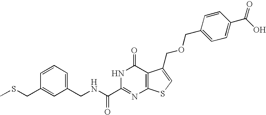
C1(CNC(C2=NC3=C(C(=O)N2)C(COCC2=CC=C(C(O)=O)C=C2)=CS3)=O)=CC=CC(CSC)=C1
